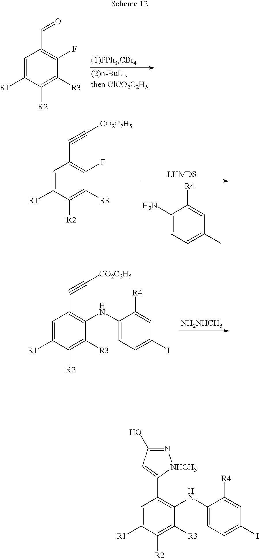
C1=C([R1])C([R2])=C([R3])C(F)=C1C=O.C1=C([R1])C([R2])=C([R3])C(F)=C1C#C[CO2C2H5].C1(N)=CC=C(C)C=C1[R4].C1=C([R1])C([R2])=C([R3])C(NC2=CC=C(I)C=C2[R4])=C1C#C[CO2C2H5].[NH2NHCH3].C1=C([R1])C([R2])=C([R3])C(NC2=CC=C(I)C=C2[R4])=C1C1=CC(O)=N[NHCH3]1
